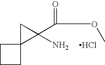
C1CC2(C1)C(C(OC)=O)(N)C2.Cl
